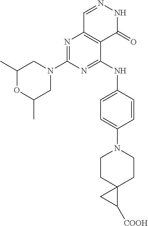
C1(C)OC(C)CN(C2=NC3=C(C(NC4=CC=C(N5CCC6(CC5)C([COOH])C6)C=C4)=N2)C(=O)NN=C3)C1
